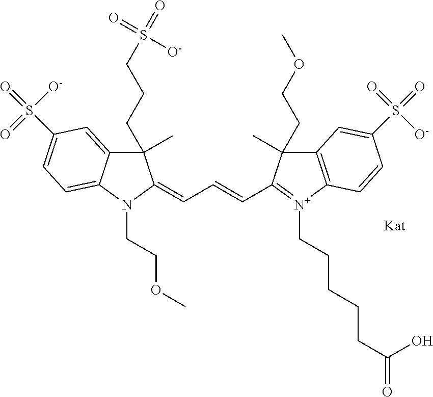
C1(C)(CCCS(=O)(=O)[O-])C2=CC(S(=O)([O-])=O)=CC=C2N(CCOC)C1=CC=CC1=[N+](CCCCCC(=O)O)C2=C(C1(C)CCOC)C=C(S(=O)(=O)[O-])C=C2
